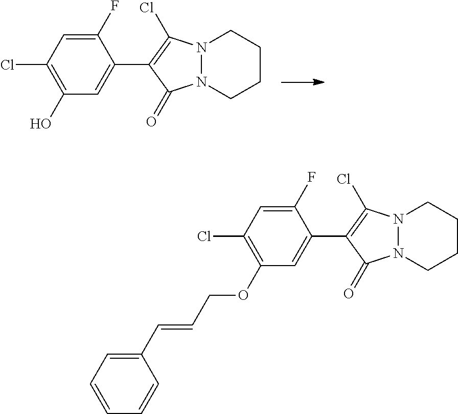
C1(O)=C(Cl)C=C(F)C(C2=C(Cl)N3N(C2=O)CCCC3)=C1.C1(OCC=CC2=CC=CC=C2)=C(Cl)C=C(F)C(C2=C(Cl)N3N(C2=O)CCCC3)=C1
